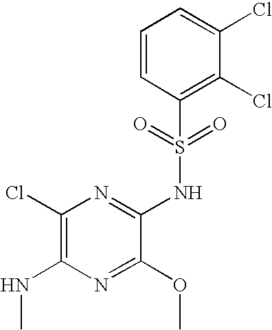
C1(Cl)=C(NC)N=C(OC)C(NS(C2=C(Cl)C(Cl)=CC=C2)(=O)=O)=N1
